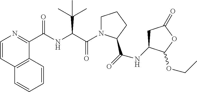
C1=CC2=C(C(C(NC(C(=O)N3CCCC3C(NC3CC(=O)OC3OCC)=O)C(C)(C)C)=O)=N1)C=CC=C2
